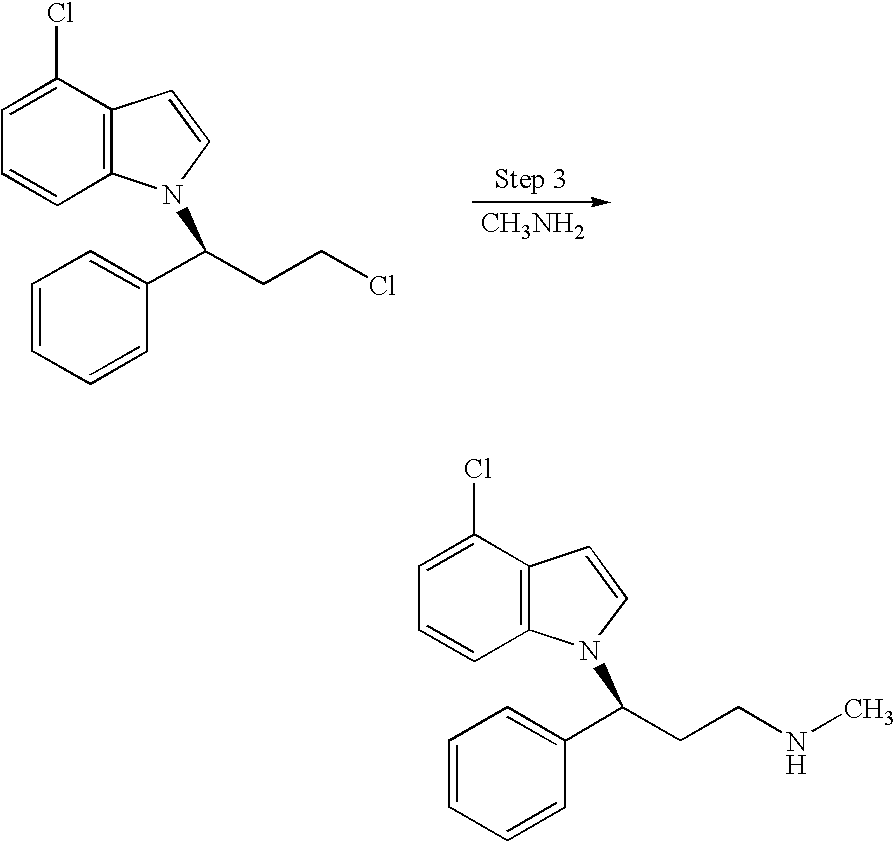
C1=C(Cl)C2=C(C=C1)N(C(C1=CC=CC=C1)CCCl)C=C2.[CH3NH2].C1=C(Cl)C2=C(C=C1)N(C(C1=CC=CC=C1)CCNC)C=C2
